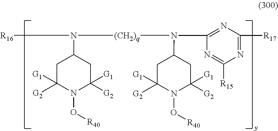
C1C([G2])([G1])N(O[R40])C([G2])([G1])CC1N([R16])[(CH2)q]N(C1CC([G1])([G2])N(O[R40])C([G1])([G2])C1)C1=NC([R17])=NC([R15])=N1
